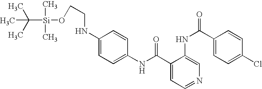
C1(NC(=O)C2=CC=NC=C2NC(C2=CC=C(Cl)C=C2)=O)=CC=C(NCCO[Si](C(C)(C)C)(C)C)C=C1
